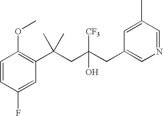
C1=CC(F)=CC(C(CC(CC2=CN=CC(C)=C2)([CF3])O)(C)C)=C1OC
